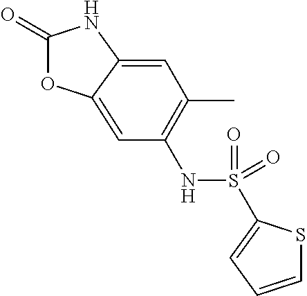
C1(=O)OC2=CC(NS(=O)(=O)C3=CC=CS3)=C(C)C=C2N1
